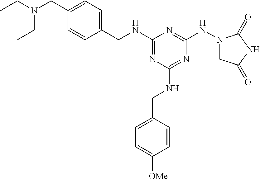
N(C1=NC(NCC2=CC=C([OMe])C=C2)=NC(NN2CC(=O)NC2=O)=N1)CC1=CC=C(CN(CC)CC)C=C1
